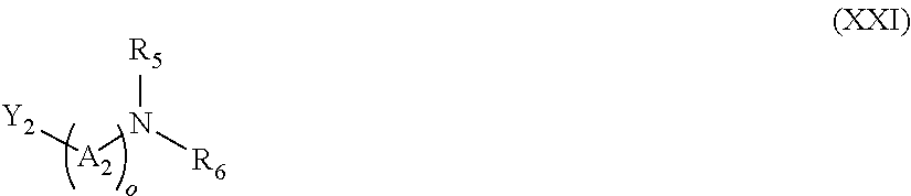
[Y2][A2]N([R6])[R5]
